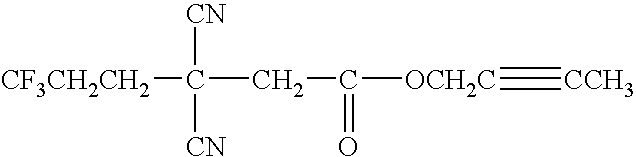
[CF3CH2CH2]C([CN])([CN])CC(=O)[OCH2C]#[CCH3]
